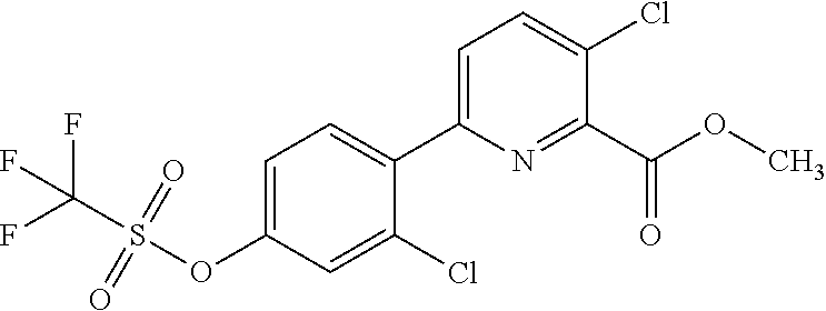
C1(C2=CC=C(OS(C(F)(F)F)(=O)=O)C=C2Cl)=CC=C(Cl)C(C(OC)=O)=N1
